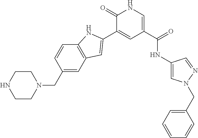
C1(CN2CCNCC2)=CC2=C(C=C1)NC(C1=CC(C(=O)NC3=CN(CC4=CC=CC=C4)N=C3)=CNC1=O)=C2
